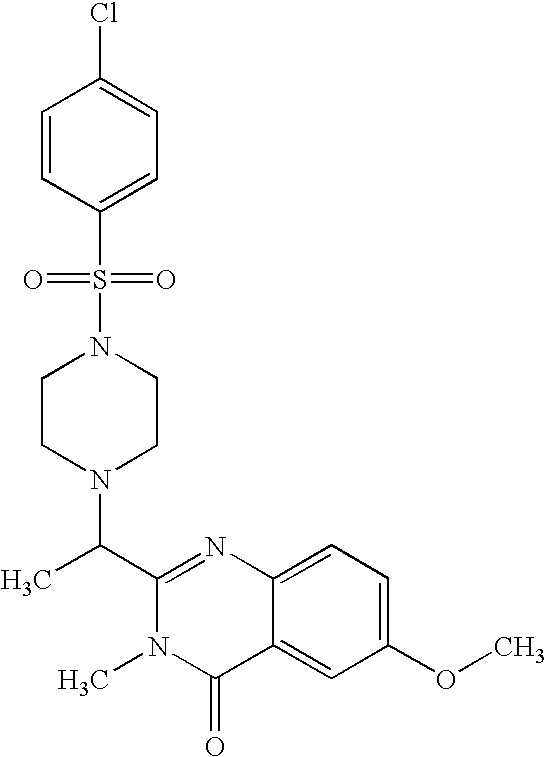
C1(C(N2CCN(S(=O)(=O)C3=CC=C(Cl)C=C3)CC2)C)=NC2=CC=C(OC)C=C2C(=O)N1C
